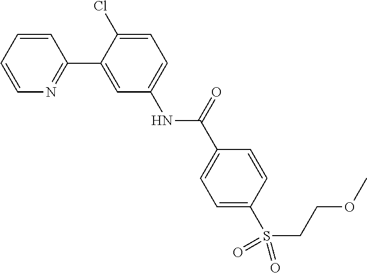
C1=CC=CN=C1C1=CC(NC(C2=CC=C(S(CCOC)(=O)=O)C=C2)=O)=CC=C1Cl
